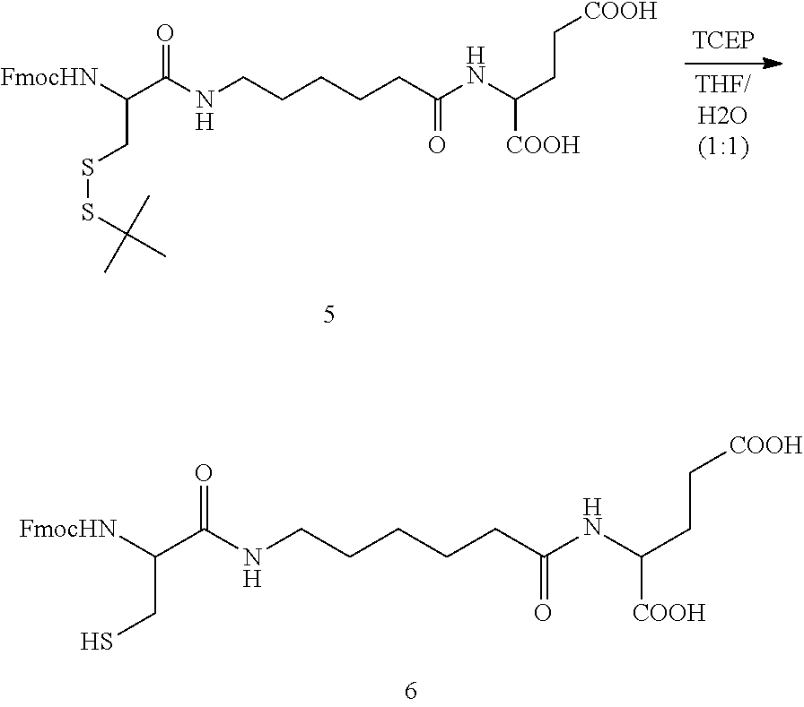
N(C(C([FmocHN])CSSC(C)(C)C)=O)CCCCCC(NC(CC[COOH])[COOH])=O.N(C(C([FmocHN])CS)=O)CCCCCC(NC(CC[COOH])[COOH])=O
